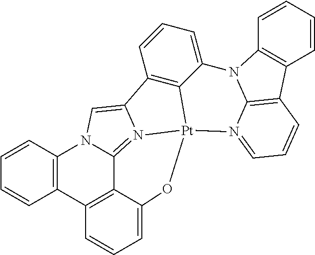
C1=CC2=C(C=C1)C1=C3C4=N5C(=CN24)C2=C4C(=CC=C2)N2C6=C(C=CC=C6)C6=C2N(=CC=C6)[Pt]54OC3=CC=C1
